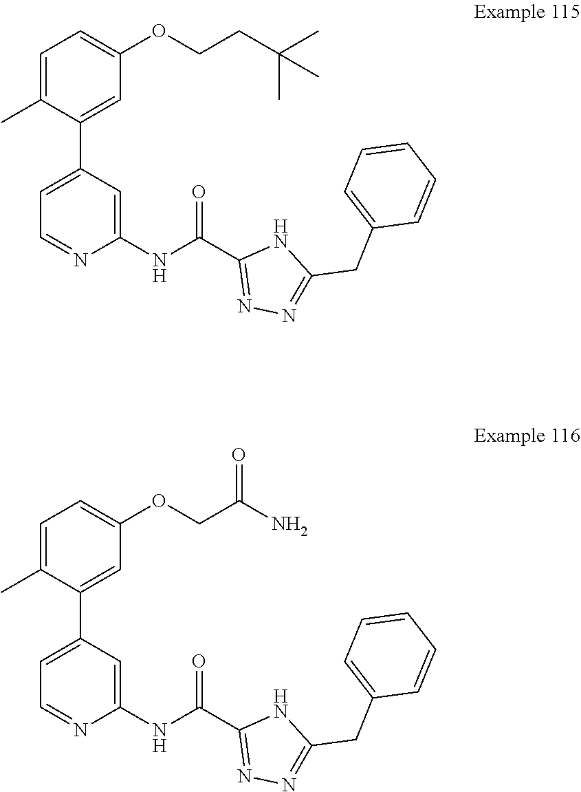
C1=C(C)C(C2=CC=NC(NC(C3=NN=C(CC4=CC=CC=C4)N3)=O)=C2)=CC(OCCC(C)(C)C)=C1.C1=C(C)C(C2=CC=NC(NC(C3=NN=C(CC4=CC=CC=C4)N3)=O)=C2)=CC(OCC(N)=O)=C1
